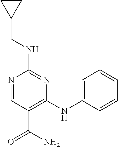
N(C1=NC(NC2=CC=CC=C2)=C(C(=O)N)C=N1)CC1CC1
